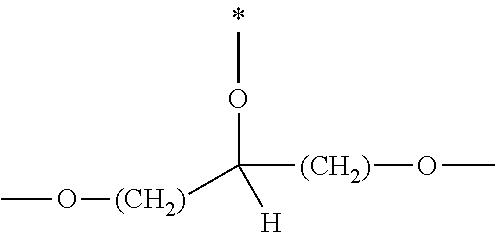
COC([(CH2)]OC)([(CH2)]OC)[H]
